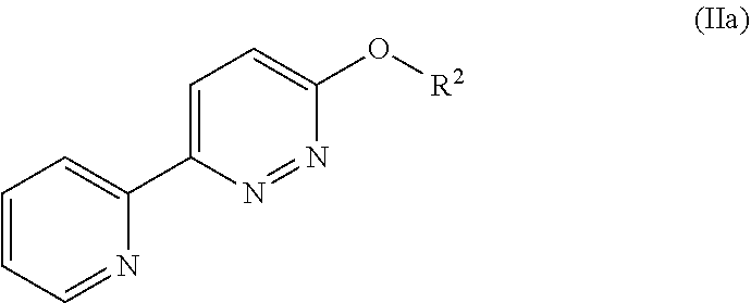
C1=CC=NC(C2=CC=C(O[R2])N=N2)=C1
